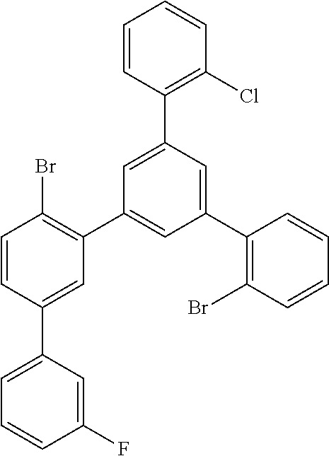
C1=CC(C2=CC=CC(F)=C2)=CC(C2=CC(C3=C(Br)C=CC=C3)=CC(C3=C(Cl)C=CC=C3)=C2)=C1Br
